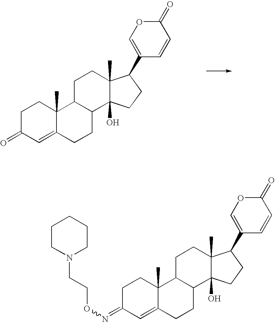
O=C1C=C2C(C)(CC1)C1C(CC2)C2(O)C(C)(CC1)C(C1=COC(=O)C=C1)CC2.N(=C1C=C2C(C)(CC1)C1C(CC2)C2(O)C(C)(CC1)C(C1=COC(=O)C=C1)CC2)OCCN1CCCCC1
